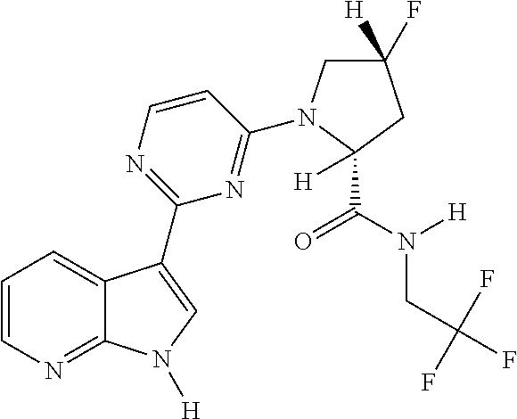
C1=CN=C2C(=C1)C(C1=NC=CC(N3CC([H])(F)CC3(C(N([H])CC(F)(F)F)=O)[H])=N1)=CN2[H]
